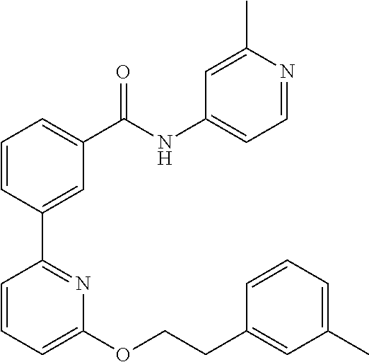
C1=CC(C2=NC(OCCC3=CC(C)=CC=C3)=CC=C2)=CC(C(NC2=CC=NC(C)=C2)=O)=C1
